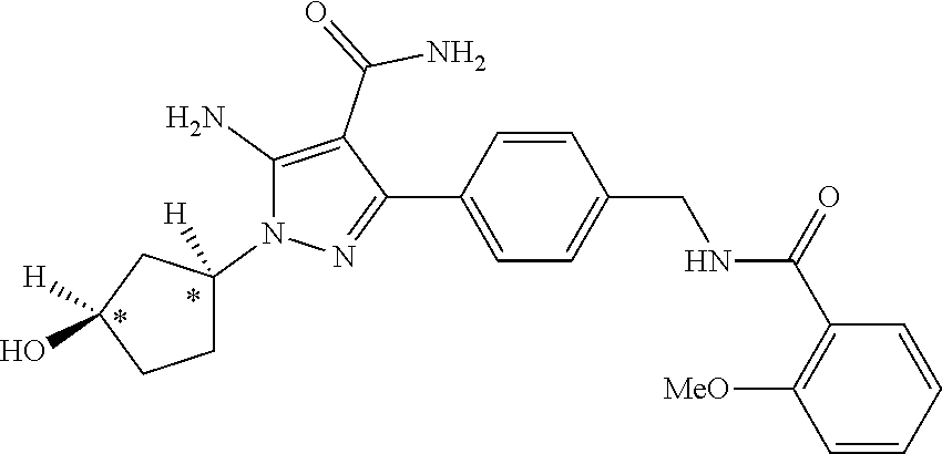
C1=C(C2=NN(C3([H])CC([H])(O)CC3)C(N)=C2C(=O)N)C=CC(CNC(C2=C([MeO])C=CC=C2)=O)=C1
